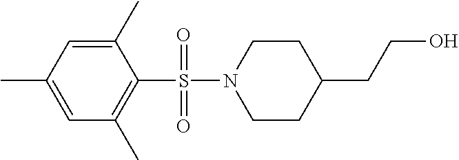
C1=C(C)C(S(N2CCC(CCO)CC2)(=O)=O)=C(C)C=C1C
